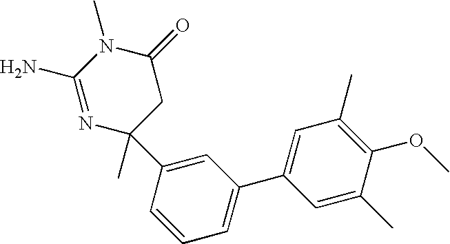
N1=C(N)N(C)C(=O)CC1(C)C1=CC(C2=CC(C)=C(OC)C(C)=C2)=CC=C1
